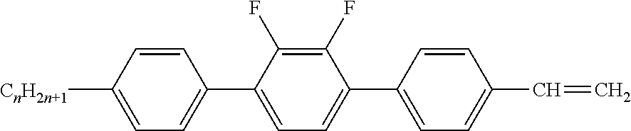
C1=C([CnH2n+1])C=CC(C2=CC=C(C3=CC=C(C=C)C=C3)C(F)=C2F)=C1
